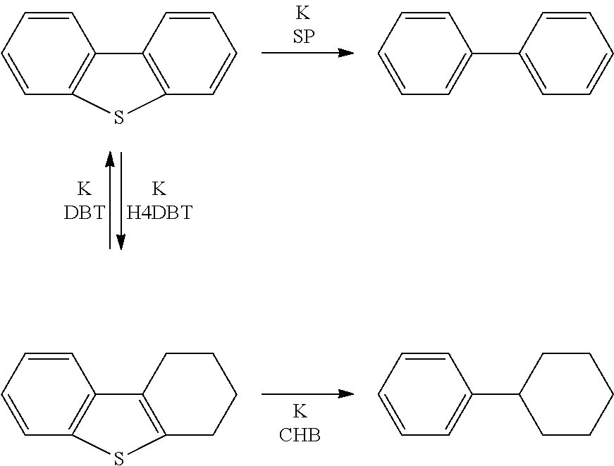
C1=CC=CC2=C1C1=C(C=CC=C1)S2.C1=CC=CC=C1C1=CC=CC=C1.C1=CC=CC2=C1C1=C(CCCC1)S2.C1=CC=CC=C1C1CCCCC1
